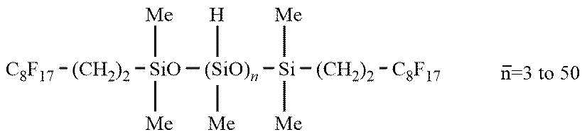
[C8F17][(CH2)2][SiO]([(SiO)n]([Me])([H])[Si]([Me])([Me])[(CH2)2][C8F17])([Me])[Me]
